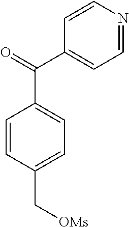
C1=NC=CC(C(=O)C2=CC=C(C[OMs])C=C2)=C1
